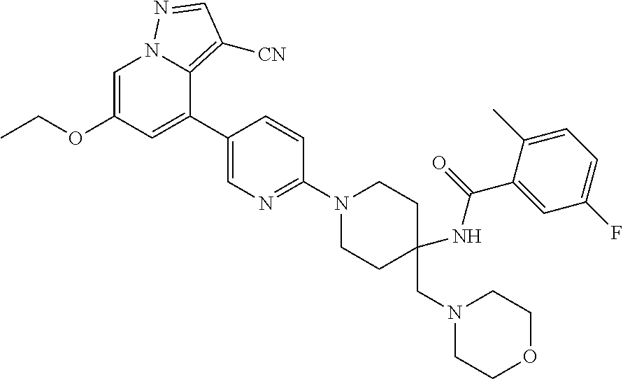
C12=C([CN])C=NN1C=C(OCC)C=C2C1=CN=C(N2CCC(CN3CCOCC3)(NC(C3=CC(F)=CC=C3C)=O)CC2)C=C1
